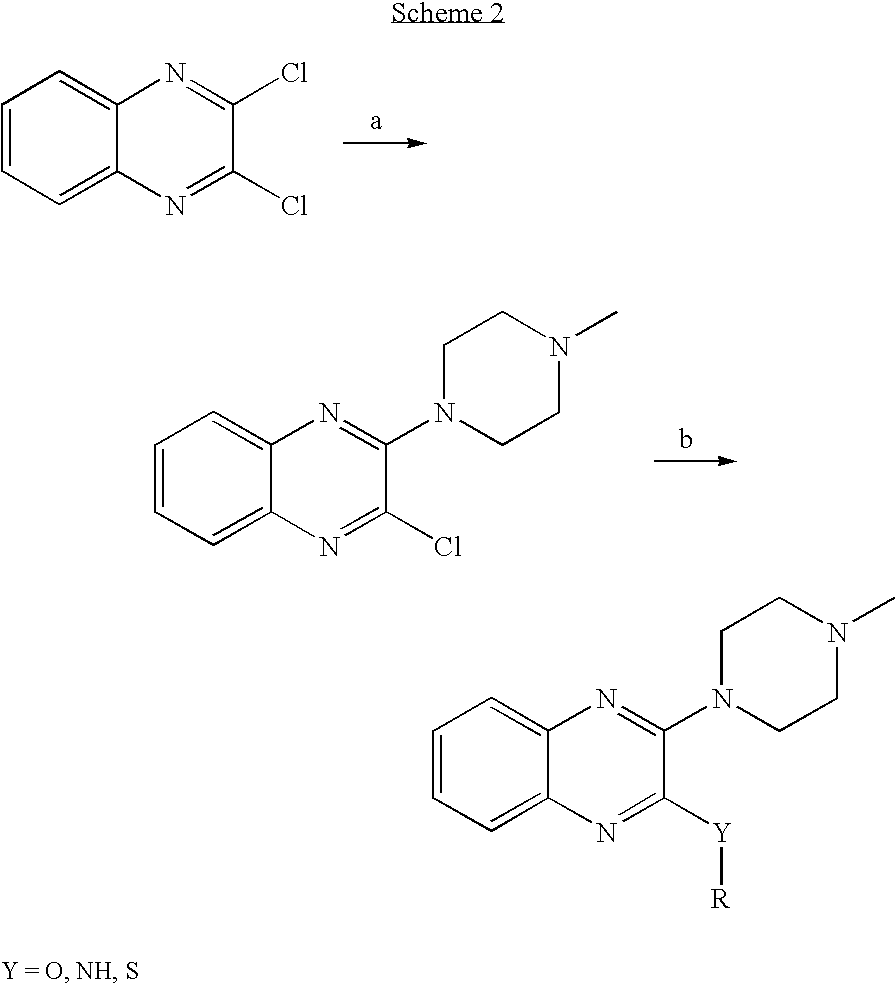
C1=CC=C2C(=C1)N=C(Cl)C(Cl)=N2.C1=CC=C2C(=C1)N=C(N1CCN(C)CC1)C(Cl)=N2.C1=CC=C2C(=C1)N=C(N1CCN(C)CC1)C([Y][R])=N2
